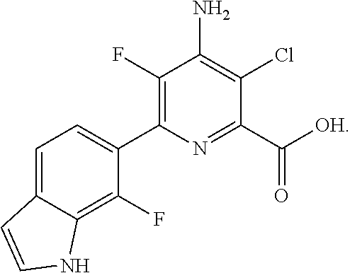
C1=C2C(=C(F)C(C3=C(F)C(N)=C(Cl)C(C([OH])=O)=N3)=C1)NC=C2
